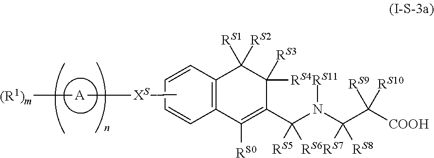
C12=C(C=CC=C1)C([RS1])([RS2])C([RS4])([RS3])C(C(N(C(C([COOH])([RS9])[RS10])([RS7])[RS8])[RS11])([RS5])[RS6])=C2[RS0].[(R1)m][A][XS]CC
